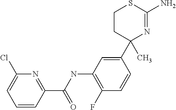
C1(C2(C)N=C(N)SCC2)=CC(NC(C2=NC(Cl)=CC=C2)=O)=C(F)C=C1
